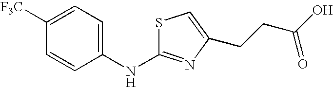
C1([F3C])=CC=C(NC2=NC(CCC(O)=O)=CS2)C=C1
